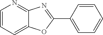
C1=CN=C2C(=C1)OC(C1=CC=CC=C1)=N2
